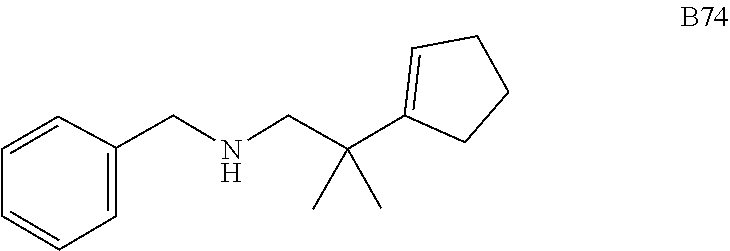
C1=CC(CNCC(C2=CCCC2)(C)C)=CC=C1
